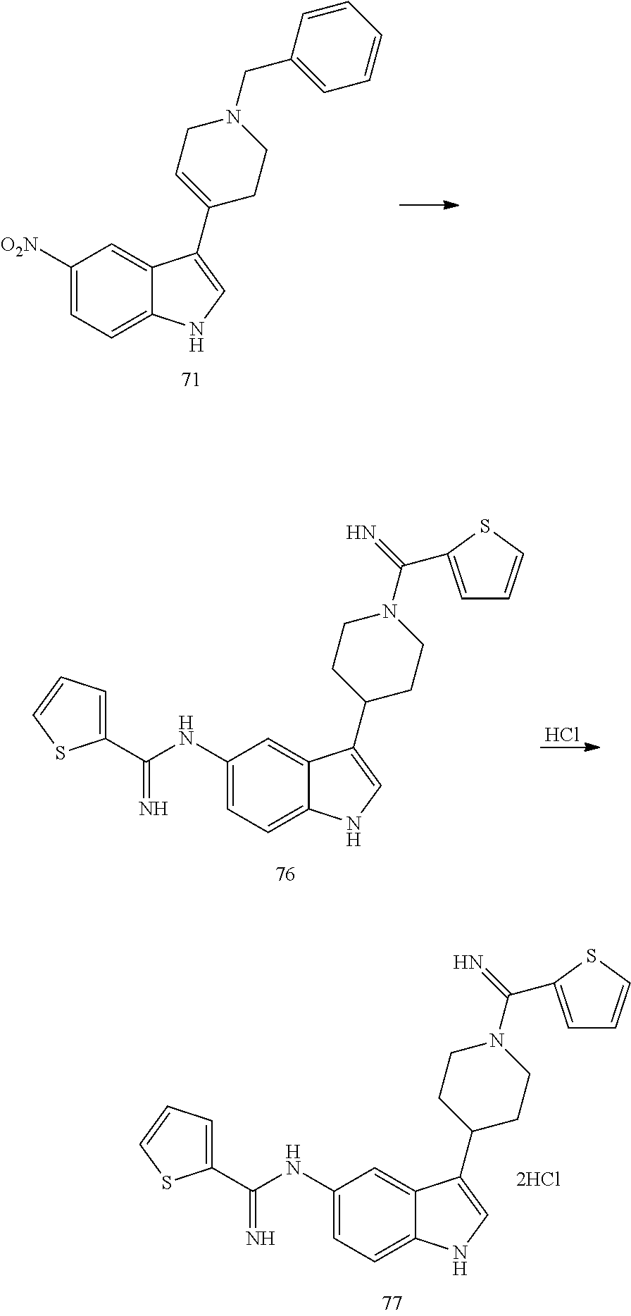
C1(NC(C2=CC=CS2)=N)=CC=C2C(=C1)C(C1CCN(C(=N)C3=CC=CS3)CC1)=CN2.C1([O2N])=CC=C2C(=C1)C(C1=CCN(CC3=CC=CC=C3)CC1)=CN2.Cl.C1(NC(C2=CC=CS2)=N)=CC=C2C(=C1)C(C1CCN(C(=N)C3=CC=CS3)CC1)=CN2
